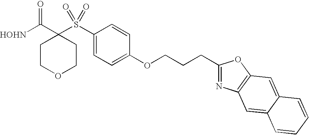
[HOHN]C(C1(S(C2=CC=C(OCCCC3=NC4=C(O3)C=C3C(=C4)C=CC=C3)C=C2)(=O)=O)CCOCC1)=O
